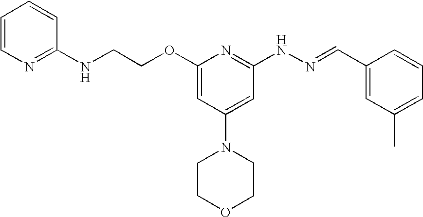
C(COC1=CC(N2CCOCC2)=CC(NN=CC2=CC(C)=CC=C2)=N1)NC1=NC=CC=C1
